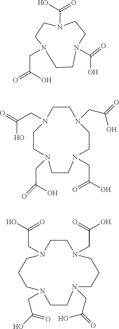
N1(CC(=O)[OH])CCN(CC(=O)O)CCCN(CC(O)=O)CCN(CC(=O)O)CCC1.N1(C(=O)O)CCN(C(O)=O)CCN(CC(O)=O)CC1.C1CN(CC(=O)O)CCN(CC(=O)O)CCN(CC(O)=O)CCN1CC(O)=O
